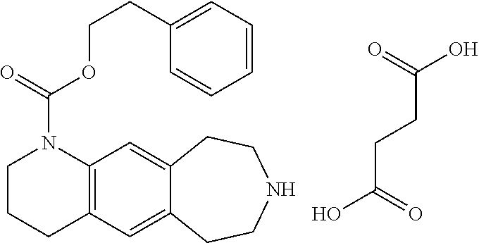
C12=C(C=C3C(=C1)CCNCC3)CCCN2C(=O)OCCC1=CC=CC=C1.C(C(=O)O)CC(O)=O
